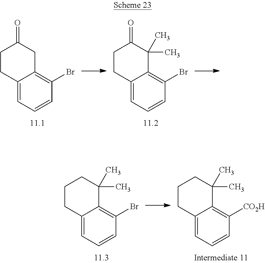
C1CC2=CC=CC(Br)=C2CC1=O.C1CC2=CC=CC(Br)=C2C(C)(C)C1=O.C1CC2=CC=CC(Br)=C2C(C)(C)C1.C1CC2=CC=CC([CO2H])=C2C(C)(C)C1
